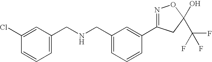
C1=C(CNCC2=CC=CC(Cl)=C2)C=C(C2=NOC(C(F)(F)F)(O)C2)C=C1
